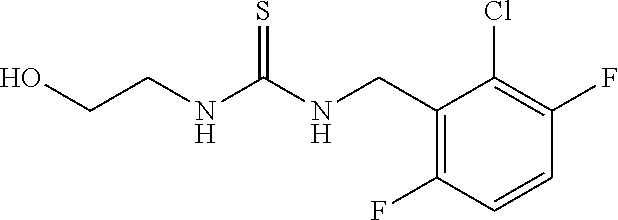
C1(CNC(NCCO)=S)=C(F)C=CC(F)=C1Cl
